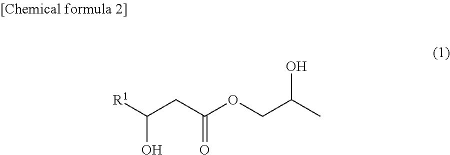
C(CC(OCC(C)O)=O)([R1])O
